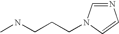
N1=CN(CCCNC)C=C1
